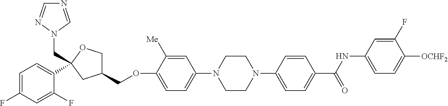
C1=C(F)C=C(F)C(C2(CN3C=NC=N3)OCC(COC3=CC=C(N4CCN(C5=CC=C(C(NC6=CC=C([OCHF2])C(F)=C6)=O)C=C5)CC4)C=C3[Me])C2)=C1
